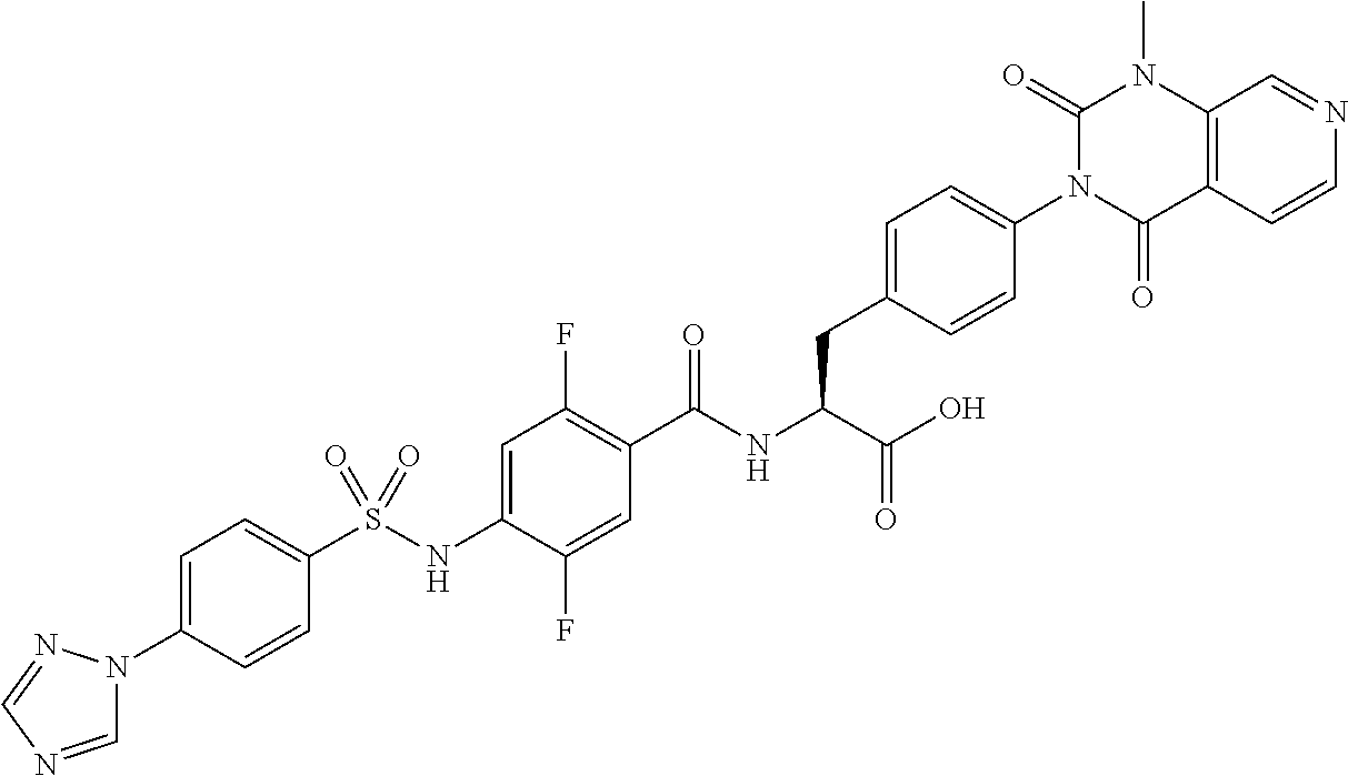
C1=C(N2C=NC=N2)C=CC(S(NC2=CC(F)=C(C(NC(C(O)=O)CC3=CC=C(N4C(=O)C5=C(N(C)C4=O)C=NC=C5)C=C3)=O)C=C2F)(=O)=O)=C1
